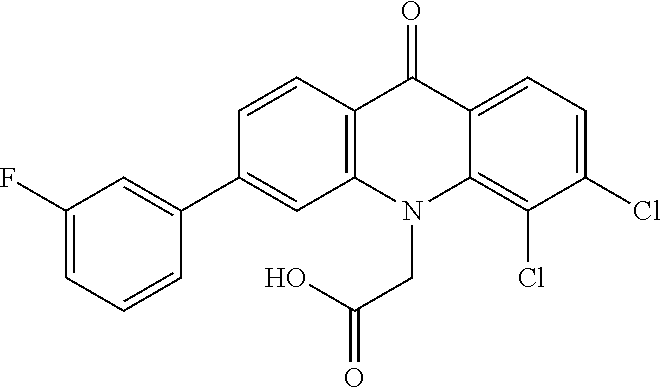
C12=C(N(CC(O)=O)C3=C(Cl)C(Cl)=CC=C3C1=O)C=C(C1=CC(F)=CC=C1)C=C2
